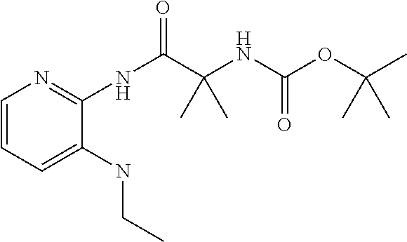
C1=CC=C(NCC)C(NC(C(C)(NC(OC(C)(C)C)=O)C)=O)=N1
